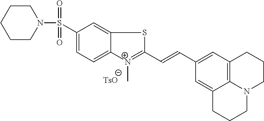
C1(S(N2CCCCC2)(=O)=O)=CC=C2C(=C1)SC(C=CC1=CC3=C4C(=C1)CCCN4CCC3)=[N+]2C
